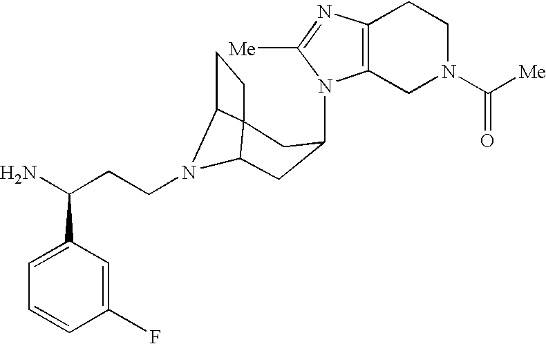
N1(C2CC3N(CCC(N)C4=CC=CC(F)=C4)C4C3(CC4)C2)C2=C(N=C1[Me])CCN(C([Me])=O)C2
